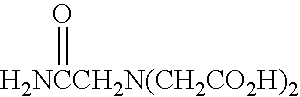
[H2NCCH2N(CH2CO2H)2]=O
